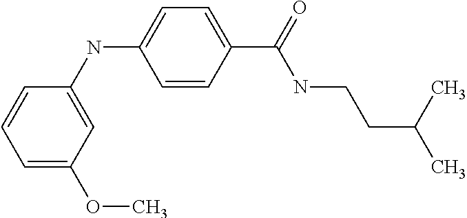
C1=C(OC)C=C(NC2=CC=C(C(=O)NCCC(C)C)C=C2)C=C1
